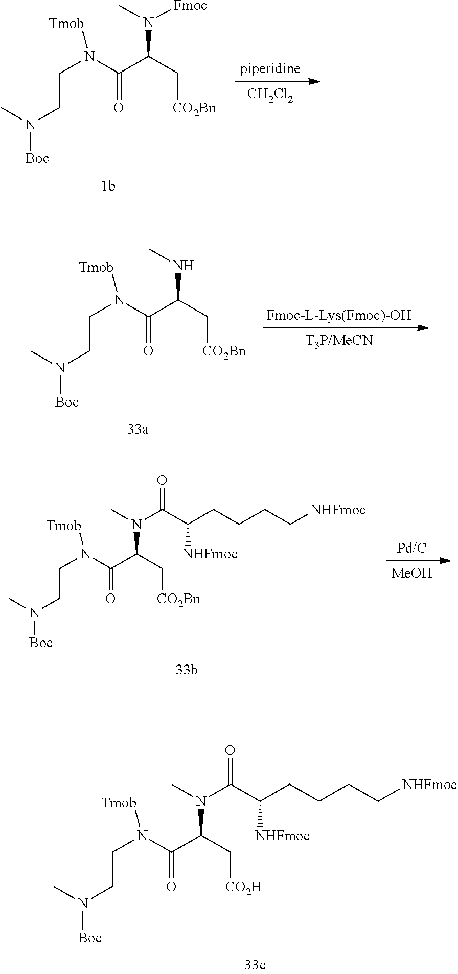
C(N(C(C(N(C)C(=O)C([NHFmoc])CCCC[NHFmoc])C[CO2H])=O)[Tmob])CN(C)[Boc].C(N(C(C(N([Fmoc])C)C[CO2Bn])=O)[Tmob])CN(C)[Boc].[piperidine].[CH2Cl2].C(N(C(C(NC)C[CO2Bn])=O)[Tmob])CN(C)[Boc].[Fmoc-L-Lys(Fmoc)-OH].[T3P/MeCN].[Pd/C].[MeOH].C(N(C(C(N(C)C(=O)C([NHFmoc])CCCC[NHFmoc])C[CO2Bn])=O)[Tmob])CN(C)[Boc]
